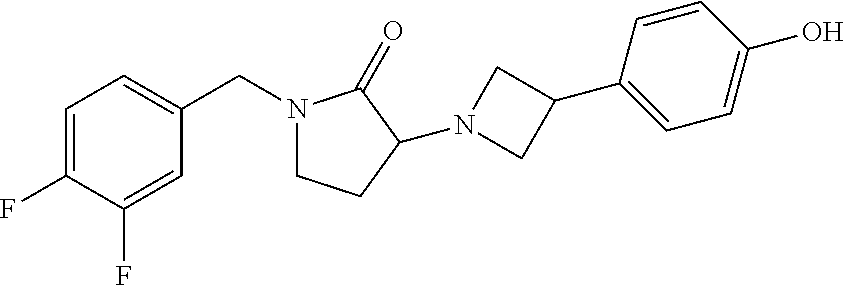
C1=C(F)C(F)=CC(CN2CCC(N3CC(C4=CC=C(O)C=C4)C3)C2=O)=C1
